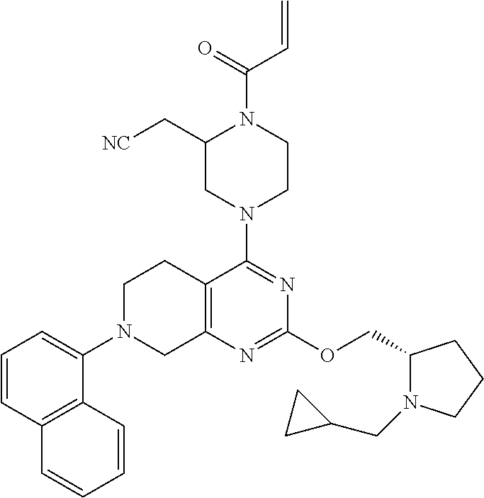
C1=CC2=C(C(N3CC4=C(CC3)C(N3CCN(C(=O)C=C)C(C[NC])C3)=NC(OCC3N(CC5CC5)CCC3)=N4)=C1)C=CC=C2
